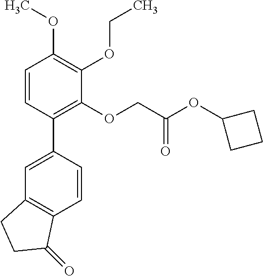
C1=C(C2=C(OCC(OC3CCC3)=O)C(OCC)=C(OC)C=C2)C=CC2=C1CCC2=O
